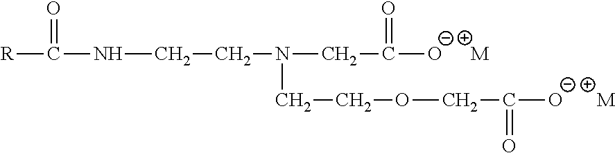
[R]C(=O)NCCN(CCOCC(=O)[O-])CC(=O)[O-].[M].[M]
